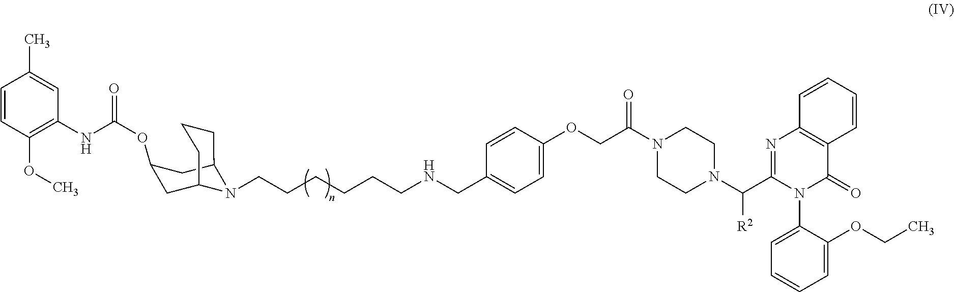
C(CCCCNCC1=CC=C(OCC(N2CCN(C(C3=NC4=C(C(=O)N3C3=CC=CC=C3OCC)C=CC=C4)[R2])CC2)=O)C=C1)CN1C2CC(OC(NC3=C(OC)C=CC(C)=C3)=O)CC1CCC2
